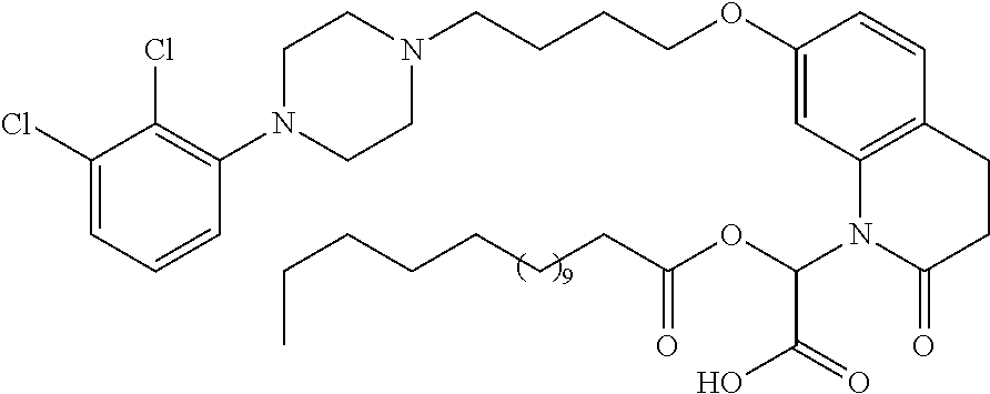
C1(Cl)=CC=CC(N2CCN(CCCCOC3=CC4=C(C=C3)CCC(=O)N4C(OC(CCCCCCC)=O)C(O)=O)CC2)=C1Cl
